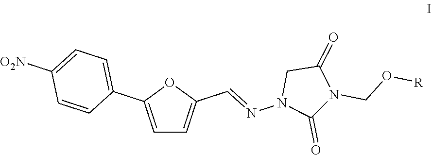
C1=C(C2=CC=C([O2N])C=C2)OC(C=NN2C(=O)N(CO[R])C(=O)C2)=C1
